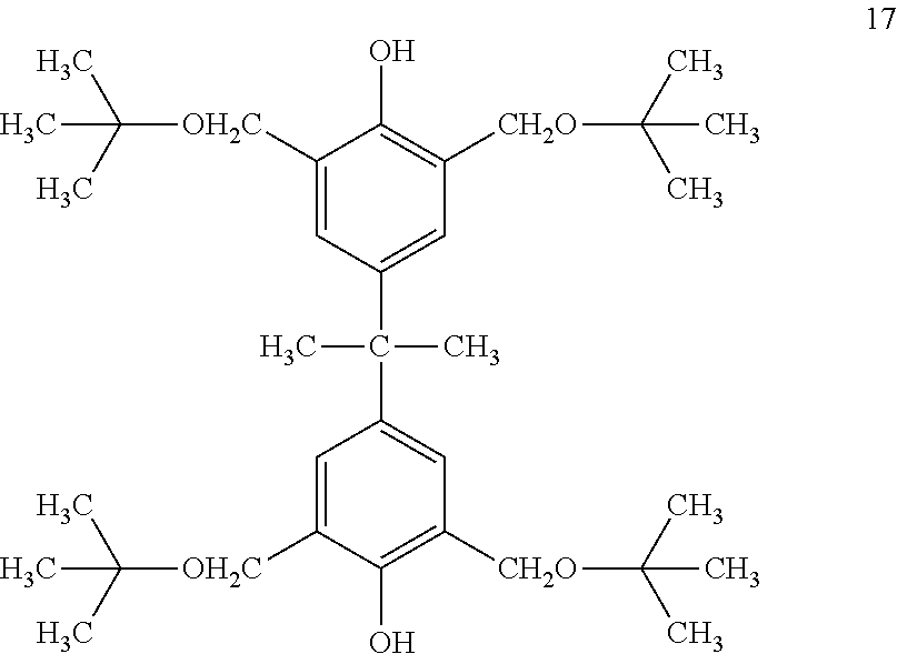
C1([OH2C]C(C)(C)C)=CC(C(C)(C)C2=CC([CH2O]C(C)(C)C)=C(O)C([OH2C]C(C)(C)C)=C2)=CC([CH2O]C(C)(C)C)=C1O
